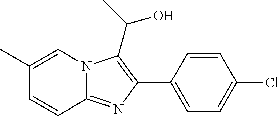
C1(C2=C(C(O)C)N3C(=N2)C=CC(C)=C3)=CC=C(Cl)C=C1
